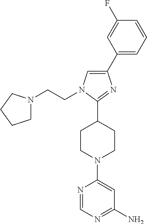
N1=CN=C(N)C=C1N1CCC(C2=NC(C3=CC=CC(F)=C3)=CN2CCN2CCCC2)CC1
